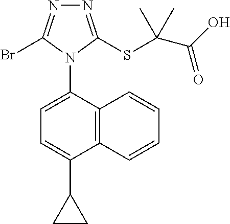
N1=C(SC(C(O)=O)(C)C)N(C2=CC=C(C3CC3)C3=C2C=CC=C3)C(Br)=N1
